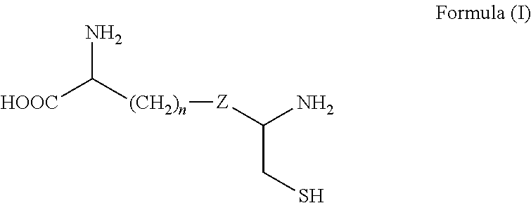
[HOOC]C([(CH2)n][Z]C(N)CS)N
